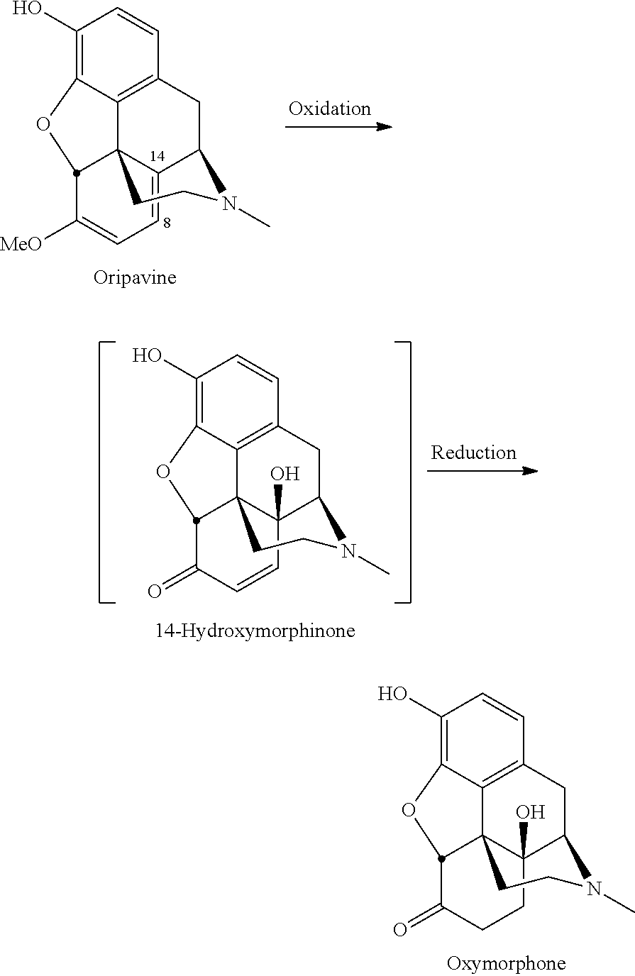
C1(O)=C2C3=C(C=C1)CC1C4=CC=C([MeO])C(C34CCN1C)O2.C1(O)=C2C3=C(C=C1)CC1C4(O)C3(CCN1C)C(C(=O)C=C4)O2.C1(O)=C2C3=C(C=C1)CC1C4(O)C3(CCN1C)C(C(=O)CC4)O2
